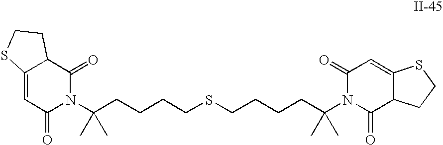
C1=C2C(C(=O)N(C(CCCCSCCCCC(N3C(=O)C=C4C(C3=O)CCS4)(C)C)(C)C)C1=O)CCS2
